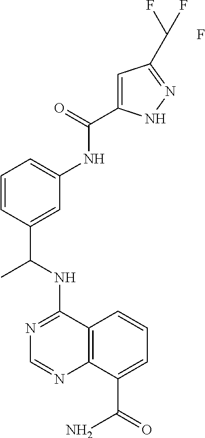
N(C1=NC=NC2=C1C=CC=C2C(=O)N)C(C1=CC(NC(=O)C2=CC(C(F)F)=NN2)=CC=C1)C.F
